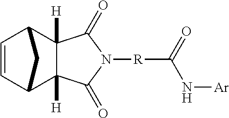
N1([R]C(=O)N[Ar])C(=O)C2([H])C([H])(C1=O)C1C=CC2C1
